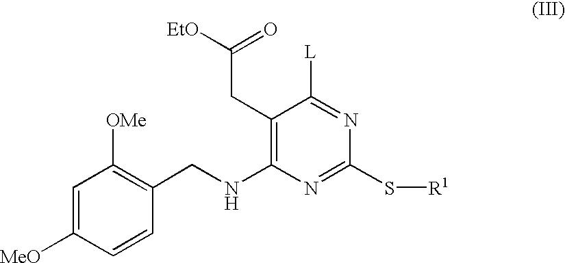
C1(CC([EtO])=O)=C(NCC2=C([OMe])C=C([MeO])C=C2)N=C(S[R1])N=C1[L]
